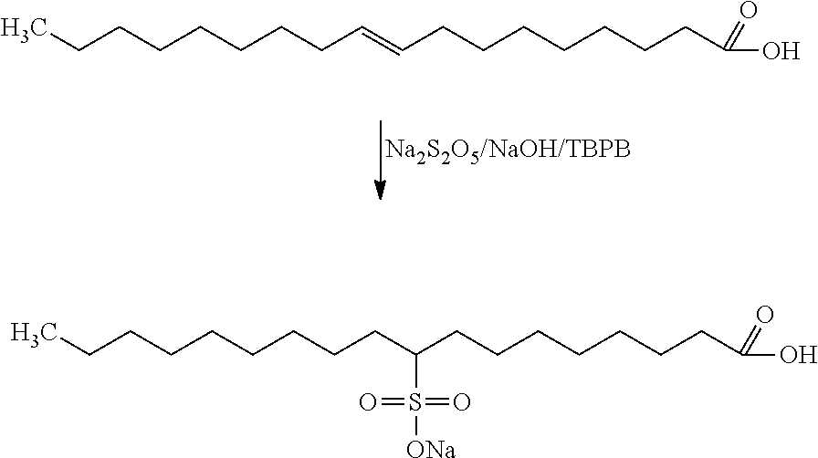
C(CCCCCCC=CCCCCCCCC(O)=O)C.C(CCCCCCCC(CCCCCCCC(O)=O)S(=O)(=O)[ONa])C
